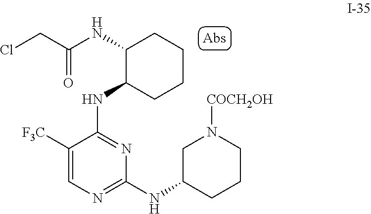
C1CCC(NC(CCl)=O)C(NC2=NC(NC3CN([COCH2OH])CCC3)=NC=C2[F3C])C1
